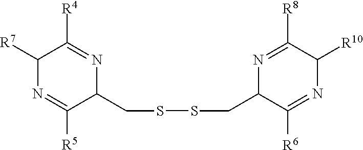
C1([R7])N=C([R5])C(CSSCC2C([R6])=NC([R10])C([R8])=N2)N=C1[R4]
